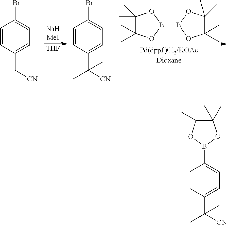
C1(Br)=CC=C(C[CN])C=C1.[THF].C1(Br)=CC=C(C([CN])(C)C)C=C1.C1(C)(C)C(C)(C)OB(B2OC(C)(C)C(C)(C)O2)O1.C1(B2OC(C)(C)C(C)(C)O2)=CC=C(C([CN])(C)C)C=C1
